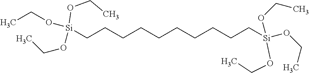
C(CCCCCCCC[Si](OCC)(OCC)OCC)C[Si](OCC)(OCC)OCC
